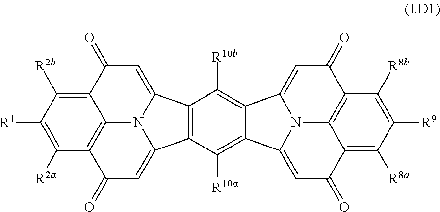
C12=C(C([R10a])=C3C(=C1[R10b])C1=CC(=O)C4=C5C(=C([R8a])C([R9])=C4[R8b])C(=O)C=C3N51)C1=CC(=O)C3=C4C(=C([R2b])C([R1])=C3[R2a])C(=O)C=C2N41
